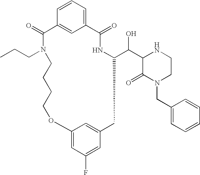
C12=CC(F)=CC(=C1)CC(C(C1C(=O)N(CC3=CC=CC=C3)CCN1)O)NC(=O)C1=CC=CC(=C1)C(=O)N(CCC)CCCCO2
